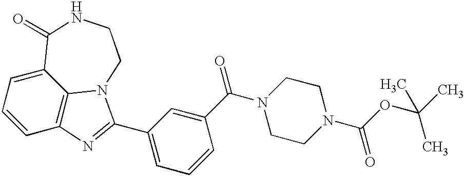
C1=CC2=C3C(=C1)C(=O)NCCN3C(C1=CC=CC(C(N3CCN(C(OC(C)(C)C)=O)CC3)=O)=C1)=N2
